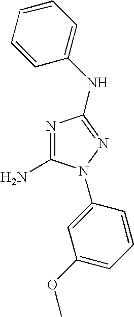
C1(N)=NC(NC2=CC=CC=C2)=NN1C1=CC(OC)=CC=C1
